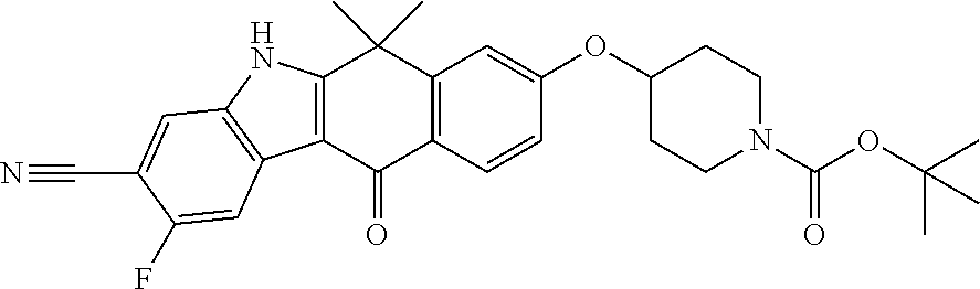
C12=C(C(=O)C3=C(C1(C)C)C=C(OC1CCN(C(OC(C)(C)C)=O)CC1)C=C3)C1=C(N2)C=C(C#N)C(F)=C1
